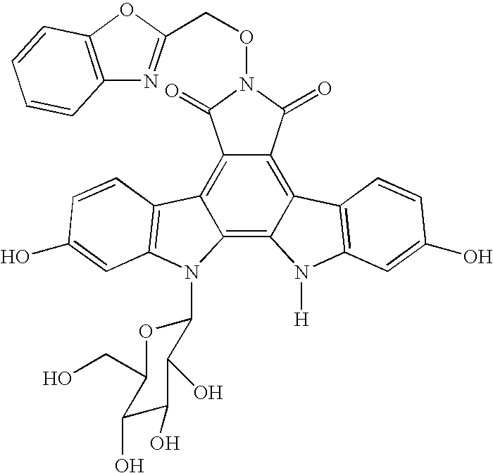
C12=C3C(=C4C(=C1C(=O)N(OCC1=NC5=C(O1)C=CC=C5)C2=O)C1=C(N4[H])C=C(O)C=C1)N(C1OC(CO)C(O)C(O)C1O)C1=C3C=CC(O)=C1
